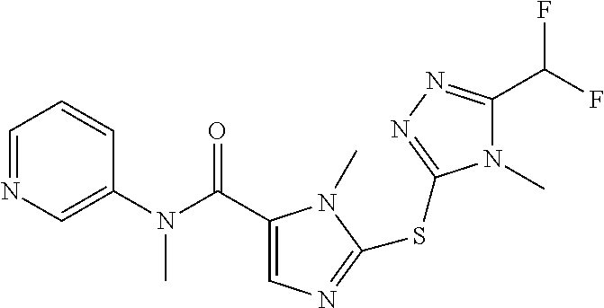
C1(C(N(C2=CN=CC=C2)C)=O)=CN=C(SC2=NN=C(C(F)F)N2C)N1C
